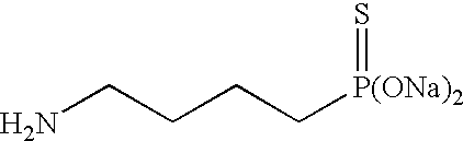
NCCCC[P(ONa)2]=S
